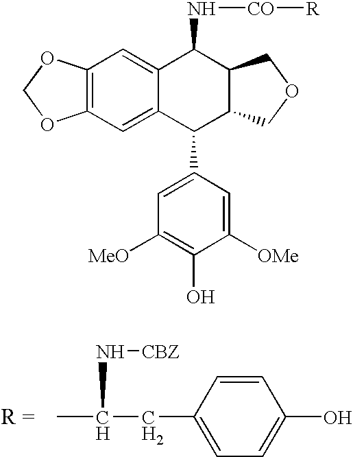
C12=C(C=C3C(=C1)C(N[CO][R])C1C(C3C3=CC([MeO])=C(O)C([OMe])=C3)COC1)OCO2.CC(CC1=CC=C(O)C=C1)N[CBZ]
